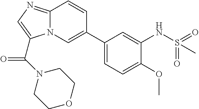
C12=NC=C(C(N3CCOCC3)=O)N1C=C(C1=CC=C(OC)C(NS(=O)(=O)C)=C1)C=C2
